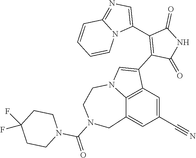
C12=C3C=C(C#N)C=C1CN(C(=O)N1CCC(F)(F)CC1)CCN2C=C3C1=C(C2=CN=C3N2C=CC=C3)C(=O)NC1=O
